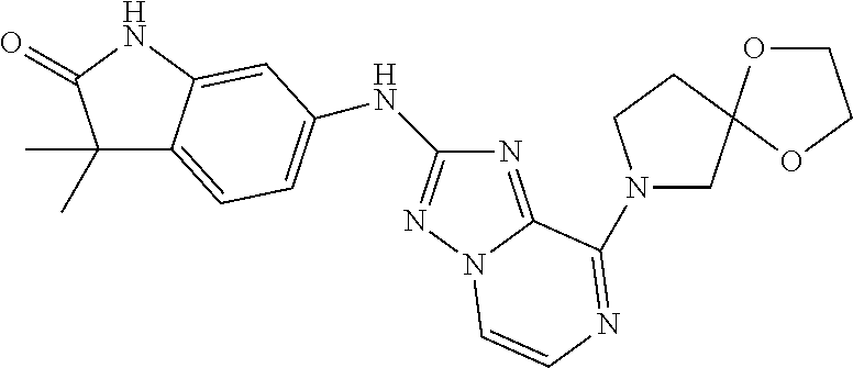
N1(C2=NC=CN3N=C(NC4=CC=C5C(C)(C)C(=O)NC5=C4)N=C32)CC2(CC1)OCCO2
